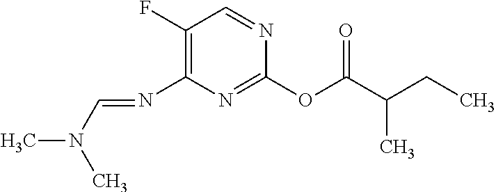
C1(F)=C(N=CN(C)C)N=C(OC(C(C)CC)=O)N=C1
